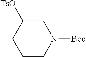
C1([TsO])CN([Boc])CCC1
